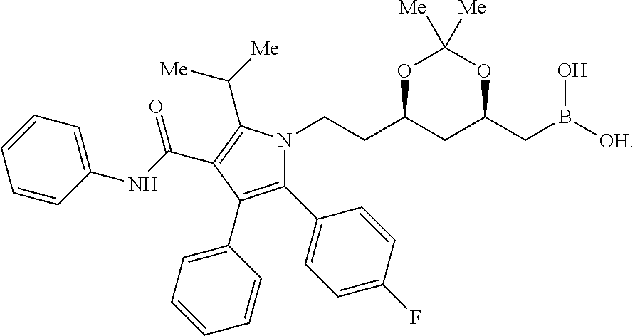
O1C(CCN2C(C3=CC=C(F)C=C3)=C(C3=CC=CC=C3)C(C(NC3=CC=CC=C3)=O)=C2C([Me])[Me])CC(CB(O)[OH])OC1([Me])[Me]
